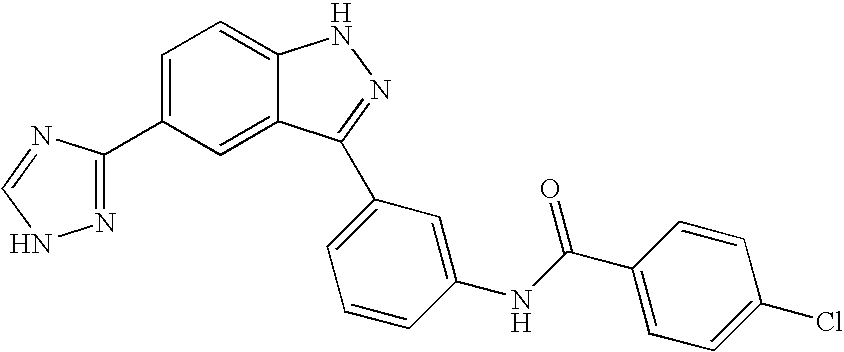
C1(C2=NNC=N2)=CC=C2C(=C1)C(C1=CC=CC(NC(C3=CC=C(Cl)C=C3)=O)=C1)=NN2
